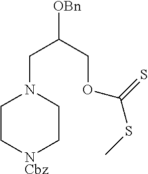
[OBn]C(COC(SC)=S)CN1CC[NCbz]CC1
